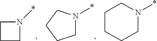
C1CCN1*.C1N(*)CCC1.C1CCCN(*)C1
